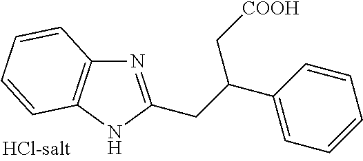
N1=C(CC(C2=CC=CC=C2)C[COOH])NC2=C1C=CC=C2
